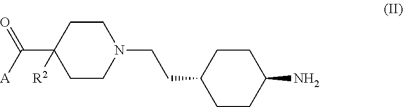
C1CC(C([A])=O)([R2])CCN1CCC1CCC(N)CC1
